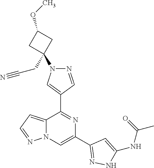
C12=CC=NN1C=C(C1=NNC(NC(C)=O)=C1)N=C2C1=CN(C2(CC#N)CC(OC)C2)N=C1
